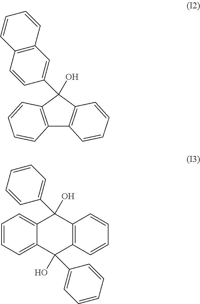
C12=C(C(O)(C3=CC4=C(C=C3)C=CC=C4)C3=C1C=CC=C3)C=CC=C2.C1=CC=C2C(=C1)C(O)(C1=CC=CC=C1)C1=C(C2(O)C2=CC=CC=C2)C=CC=C1
